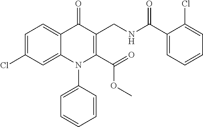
C1=C(Cl)C=C2C(=C1)C(=O)C(CNC(=O)C1=CC=CC=C1Cl)=C(C(=O)OC)N2C1=CC=CC=C1
